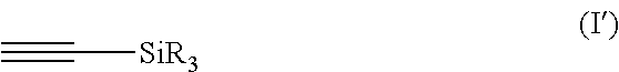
C#C[SiR3]
